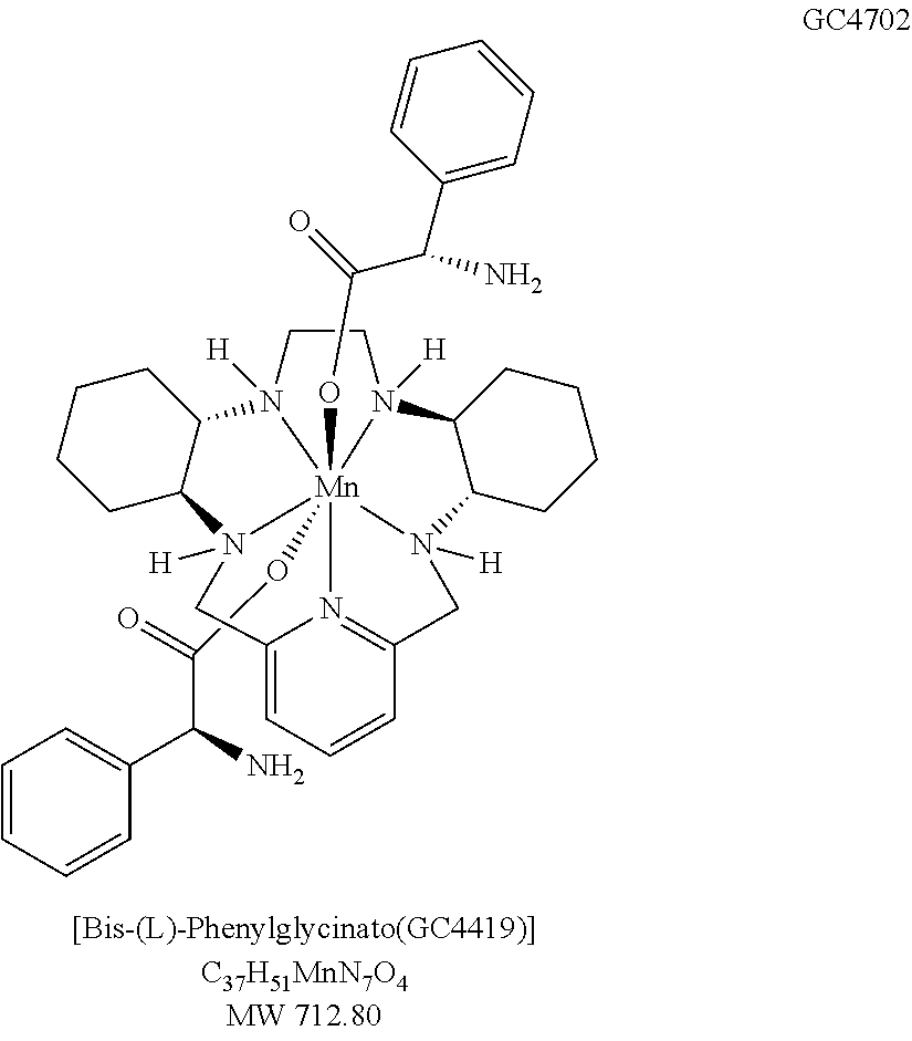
C(O[Mn]1234(OC(=O)C(N)C5=CC=CC=C5)N5([H])CCN1([H])C1CCCCC1N2([H])CC1=CC=CC(=N13)CN4([H])C1C5CCCC1)(C(C1=CC=CC=C1)N)=O
